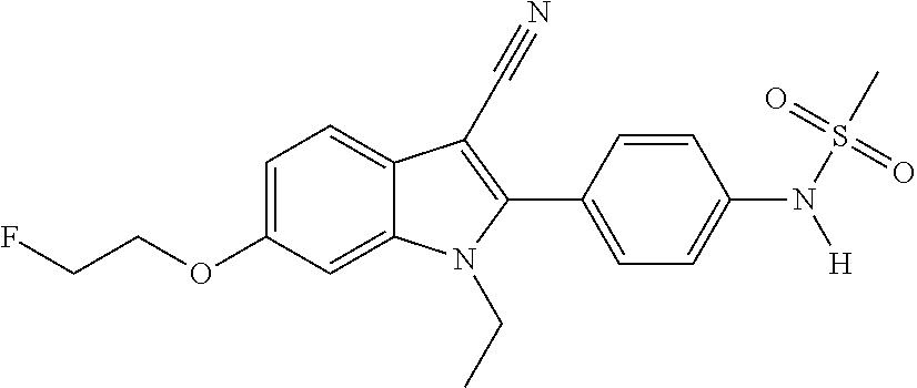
C1=C(OCCF)C=C2C(=C1)C(C#N)=C(C1=CC=C(N(S(C)(=O)=O)[H])C=C1)N2CC
